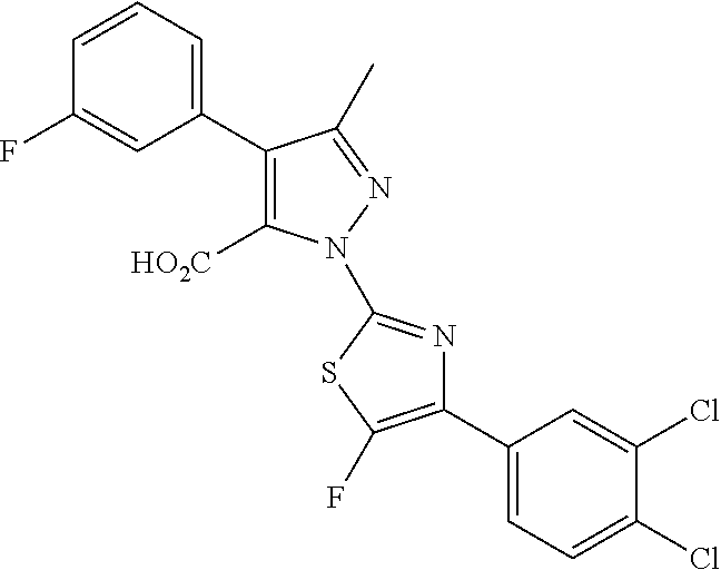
C1(C2=CC=CC(F)=C2)=C([HO2C])N(C2=NC(C3=CC=C(Cl)C(Cl)=C3)=C(F)S2)N=C1C
